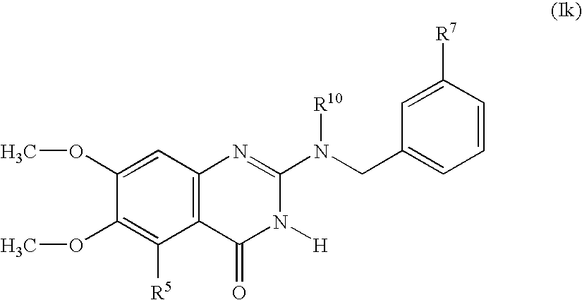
C1(OC)=CC2=C(C([R5])=C1OC)C(=O)N([H])C(N(CC1=CC=CC([R7])=C1)[R10])=N2
